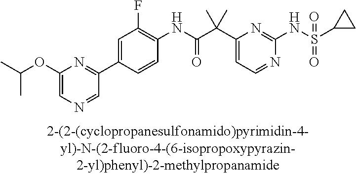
N1=CC=C(C(C(NC2=C(F)C=C(C3=NC(OC(C)C)=CN=C3)C=C2)=O)(C)C)N=C1NS(=O)(=O)C1CC1
